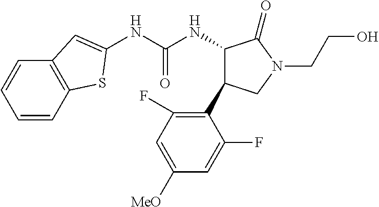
C1(NC(NC2C(C3=C(F)C=C([OMe])C=C3F)CN(CCO)C2=O)=O)=CC2=C(S1)C=CC=C2
